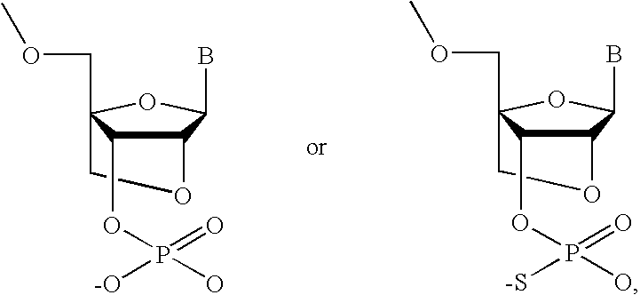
O(C1C2OCC1(COC)OC2B)P(=O)(O)[-O].O(C1C2OCC1(COC)OC2B)P(=O)(O)[-S]
